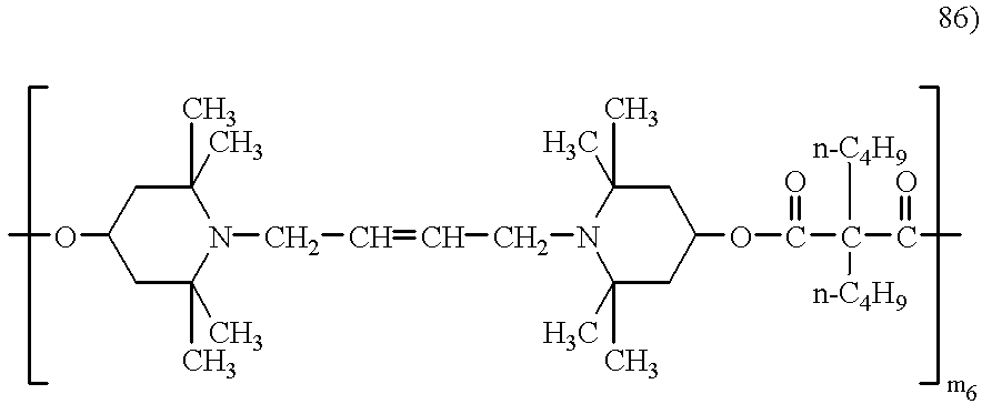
C1(OC)CC(C)(C)N(CC=CCN2C(C)(C)CC(OC(=O)C([n-C4H9])([n-C4H9])C(=O)C)CC2(C)C)C(C)(C)C1
